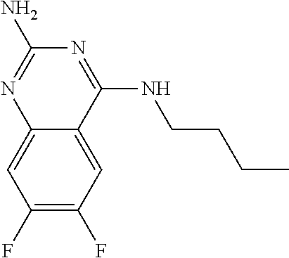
C1(F)=C(F)C=C2C(=C1)N=C(N)N=C2NCCCC
